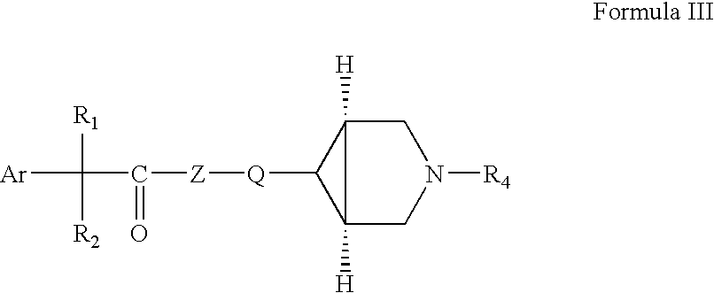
C12([H])CN([R4])CC1([H])C2[Q][Z]C(C([Ar])([R1])[R2])=O
